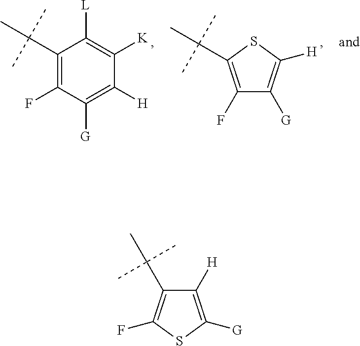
C1(F)=C(C(C)(C)C)C([L])=C([K])C([H])=C1[G].C1(F)=C(C(C)(C)C)SC([H])=C1[G].C1([H])=C([G])SC(F)=C1C(C)(C)C
